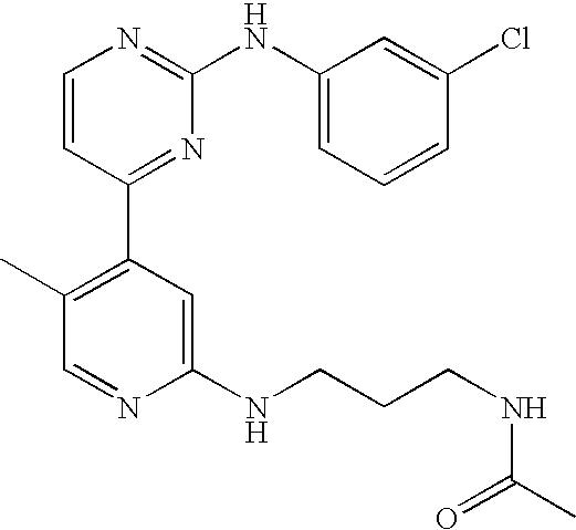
C1=CC(C2=C(C)C=NC(NCCCNC(C)=O)=C2)=NC(NC2=CC=CC(Cl)=C2)=N1
